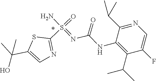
S1C(S(=NC(NC2=C(C(C)C)C(F)=CN=C2C(C)C)=O)(=O)N)=NC=C1C(C)(C)O
